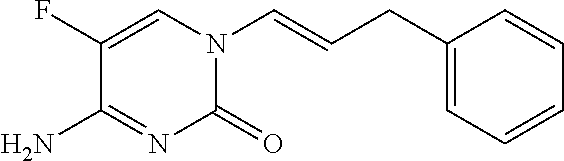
C(C=CN1C(=O)N=C(N)C(F)=C1)C1=CC=CC=C1
